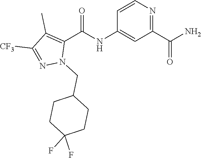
C1=CN=C(C(N)=O)C=C1NC(C1=C(C)C([CF3])=NN1CC1CCC(F)(F)CC1)=O
